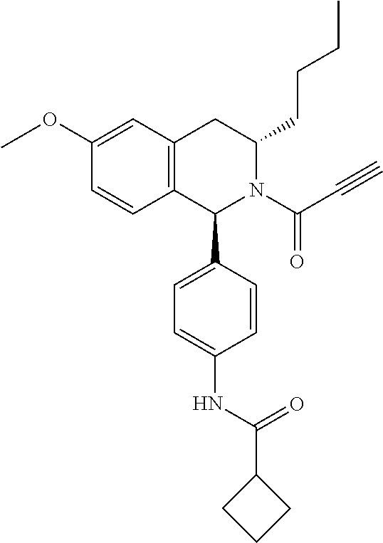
C12=C(CC(CCCC)N(C(C#C)=O)C1C1=CC=C(NC(C3CCC3)=O)C=C1)C=C(OC)C=C2
